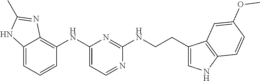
C12=CC=CC(NC3=CC=NC(NCCC4=CNC5=C4C=C(OC)C=C5)=N3)=C1N=C(C)N2
